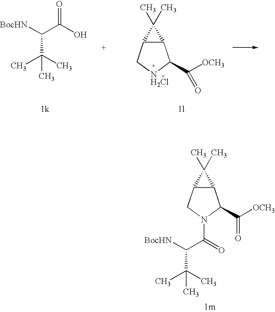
C12C(CN(C(=O)C([BocHN])C(C)(C)C)C1C([OCH3])=O)C2(C)C.C12C(C[NH2Cl]C1C(=O)[OCH3])C2(C)C.[BocHN]C(C(O)=O)C(C)(C)C
